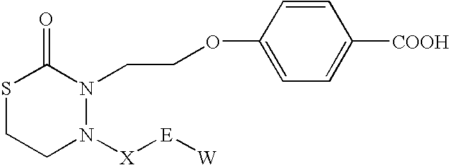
S1CCN([X][E][W])N(CCOC2=CC=C([COOH])C=C2)C1=O
